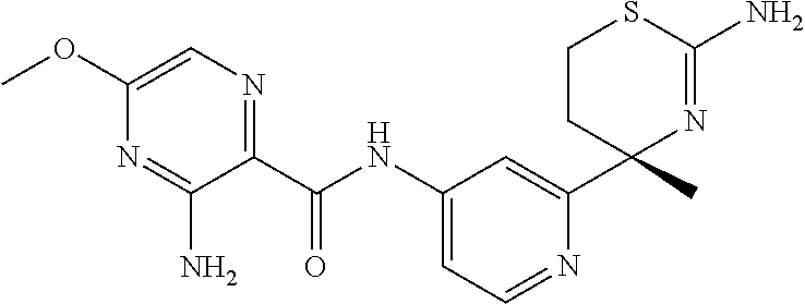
C1(C(NC2=CC=NC(C3(C)N=C(N)SCC3)=C2)=O)=NC=C(OC)N=C1N
